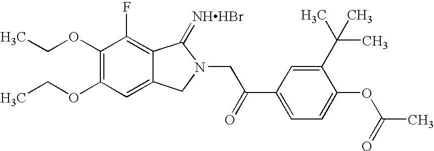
O(C1=C(OCC)C=C2C(=C1F)C(=[NHHBr])N(CC(C1=CC=C(OC(C)=O)C(C(C)(C)C)=C1)=O)C2)CC
